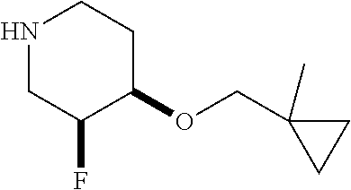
N1CC(F)C(OCC2(C)CC2)CC1
